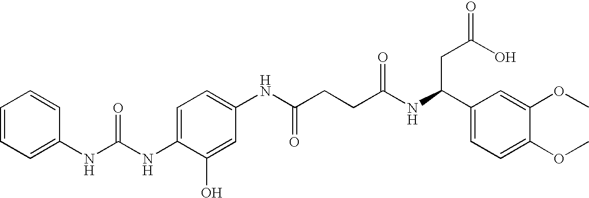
C1=C(NC(NC2=CC=CC=C2)=O)C(O)=CC(NC(CCC(NC(C2=CC=C(OC)C(OC)=C2)CC(=O)O)=O)=O)=C1
